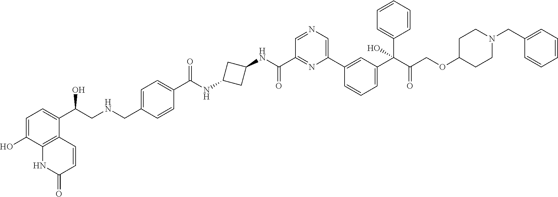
C1=C(O)C2=C(C(C(CNCC3=CC=C(C(NC4CC(NC(C5=NC(C6=CC(C(C(COC7CCN(CC8=CC=CC=C8)CC7)=O)(C7=CC=CC=C7)O)=CC=C6)=CN=C5)=O)C4)=O)C=C3)O)=C1)C=CC(=O)N2
